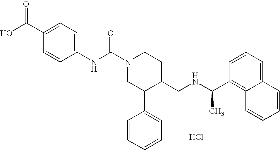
Cl.C1(NC(N2CC(C3=CC=CC=C3)C(CNC(C3=C4C(=CC=C3)C=CC=C4)C)CC2)=O)=CC=C(C(=O)O)C=C1
